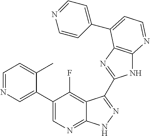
C1=NC=C(C2=CN=C3C(=C2F)C(C2=NC4=C(N2)N=CC=C4C2=CC=NC=C2)=NN3)C(C)=C1
